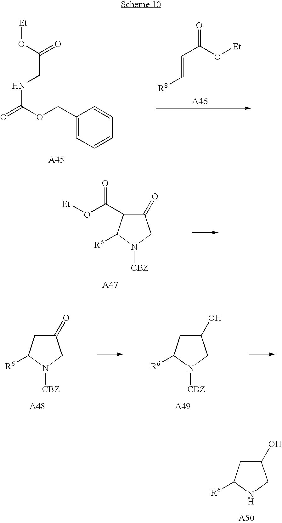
C(=CC(=O)O[Et])[R8].[Et]OC(CNC(=O)OCC1=CC=CC=C1)=O.C1(=O)C(C(O[Et])=O)C([R6])N([CBZ])C1.C1(O)CC([R6])N([CBZ])C1.C1(=O)CC([R6])N([CBZ])C1.C1(O)CC([R6])NC1
